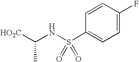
C(NS(C1=CC=C(F)C=C1)(=O)=O)([HO2C])C
